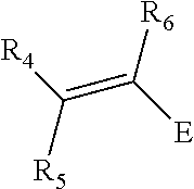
C(=C([E])[R6])([R4])[R5]
